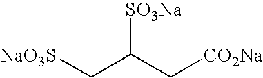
[NaO3S]CC(C[CO2Na])[SO3Na]
